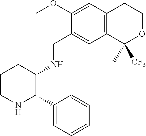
C1(NCC2=CC3=C(C=C2OC)CCOC3(C)[CF3])C(C2=CC=CC=C2)NCCC1
